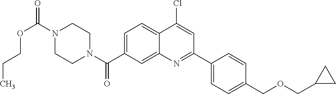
N1(C(OCCC)=O)CCN(C(=O)C2=CC=C3C(=C2)N=C(C2=CC=C(COCC4CC4)C=C2)C=C3Cl)CC1
